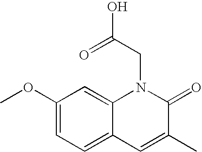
C1(OC)=CC=C2C(=C1)N(CC(O)=O)C(=O)C(C)=C2
